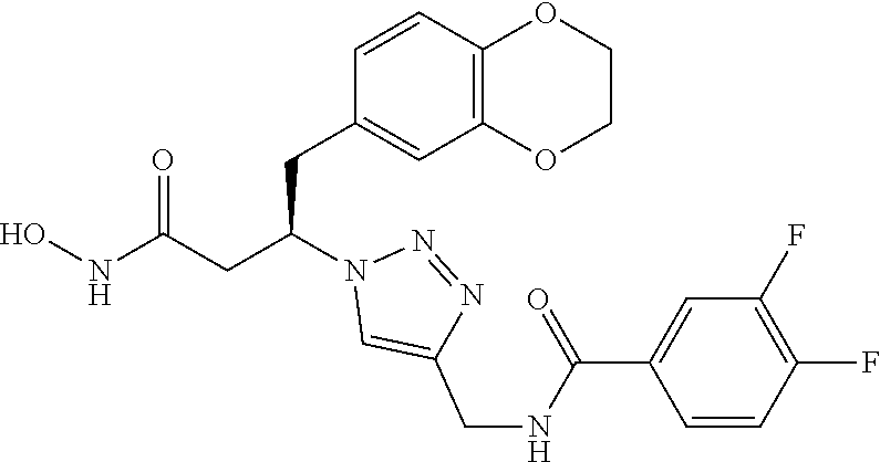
C(C(CC(NO)=O)N1C=C(CNC(C2=CC(F)=C(F)C=C2)=O)N=N1)C1=CC2=C(C=C1)OCCO2
